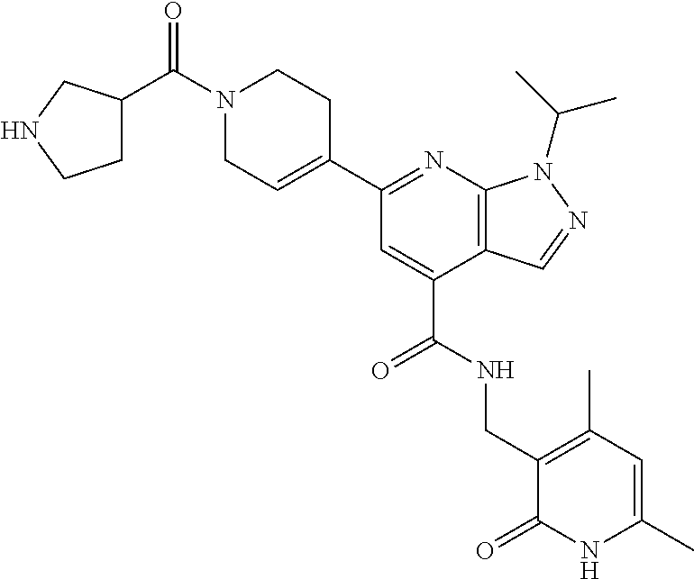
C1N(C(C2CCNC2)=O)CCC(C2=NC3=C(C(C(=O)NCC4=C(C)C=C(C)NC4=O)=C2)C=NN3C(C)C)=C1
